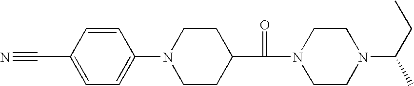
N#CC1=CC=C(N2CCC(C(=O)N3CCN(C(CC)C)CC3)CC2)C=C1
